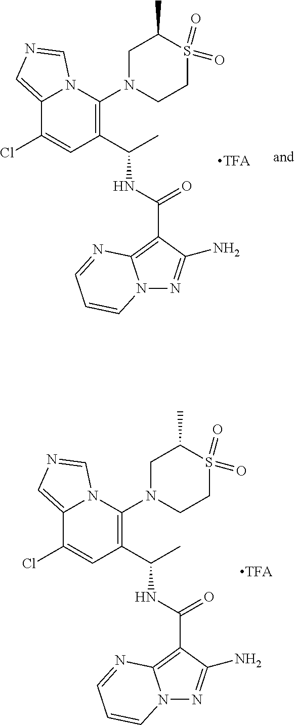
C12=CN=CN1C(N1CCS(=O)(=O)C(C)C1)=C(C(C)NC(=O)C1=C3N(N=C1N)C=CC=N3)C=C2Cl.C12=CN=CN1C(N1CCS(=O)(=O)C(C)C1)=C(C(C)NC(=O)C1=C3N(N=C1N)C=CC=N3)C=C2Cl
